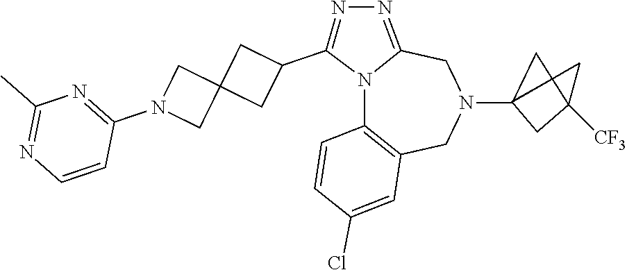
N12C3=C(CN(C4CC(C)([CF3])C4)CC1=NN=C2C1CC2(C1)CN(C1=NC(C)=NC=C1)C2)C=C(Cl)C=C3
